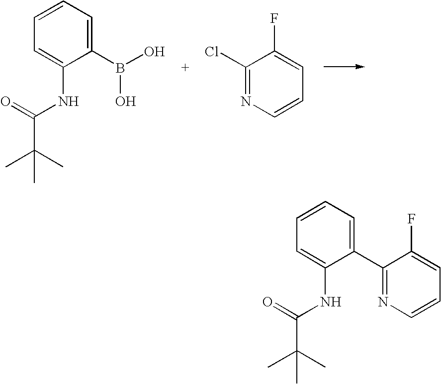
C1=CC=C(B(O)O)C(NC(C(C)(C)C)=O)=C1.ClC1=NC=CC=C1F.C1=CC=C(C2=NC=CC=C2F)C(NC(C(C)(C)C)=O)=C1
